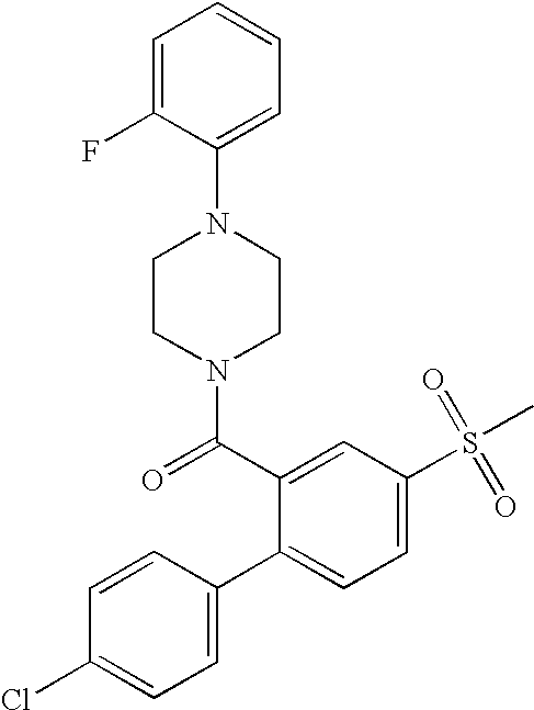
C1(Cl)=CC=C(C2=CC=C(S(=O)(=O)C)C=C2C(N2CCN(C3=CC=CC=C3F)CC2)=O)C=C1
